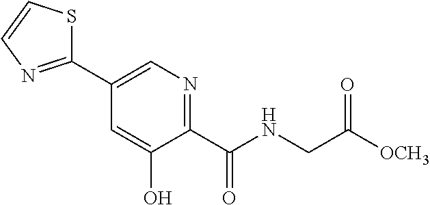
C1(C2=NC=CS2)=CN=C(C(NCC([OCH3])=O)=O)C(O)=C1
